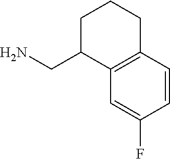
C1(CN)C2=C(CCC1)C=CC(F)=C2
